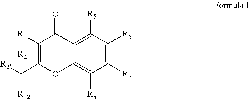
C1([R1])=C(C([R2])([R12])[R2])OC2=C([R8])C([R7])=C([R6])C([R5])=C2C1=O
